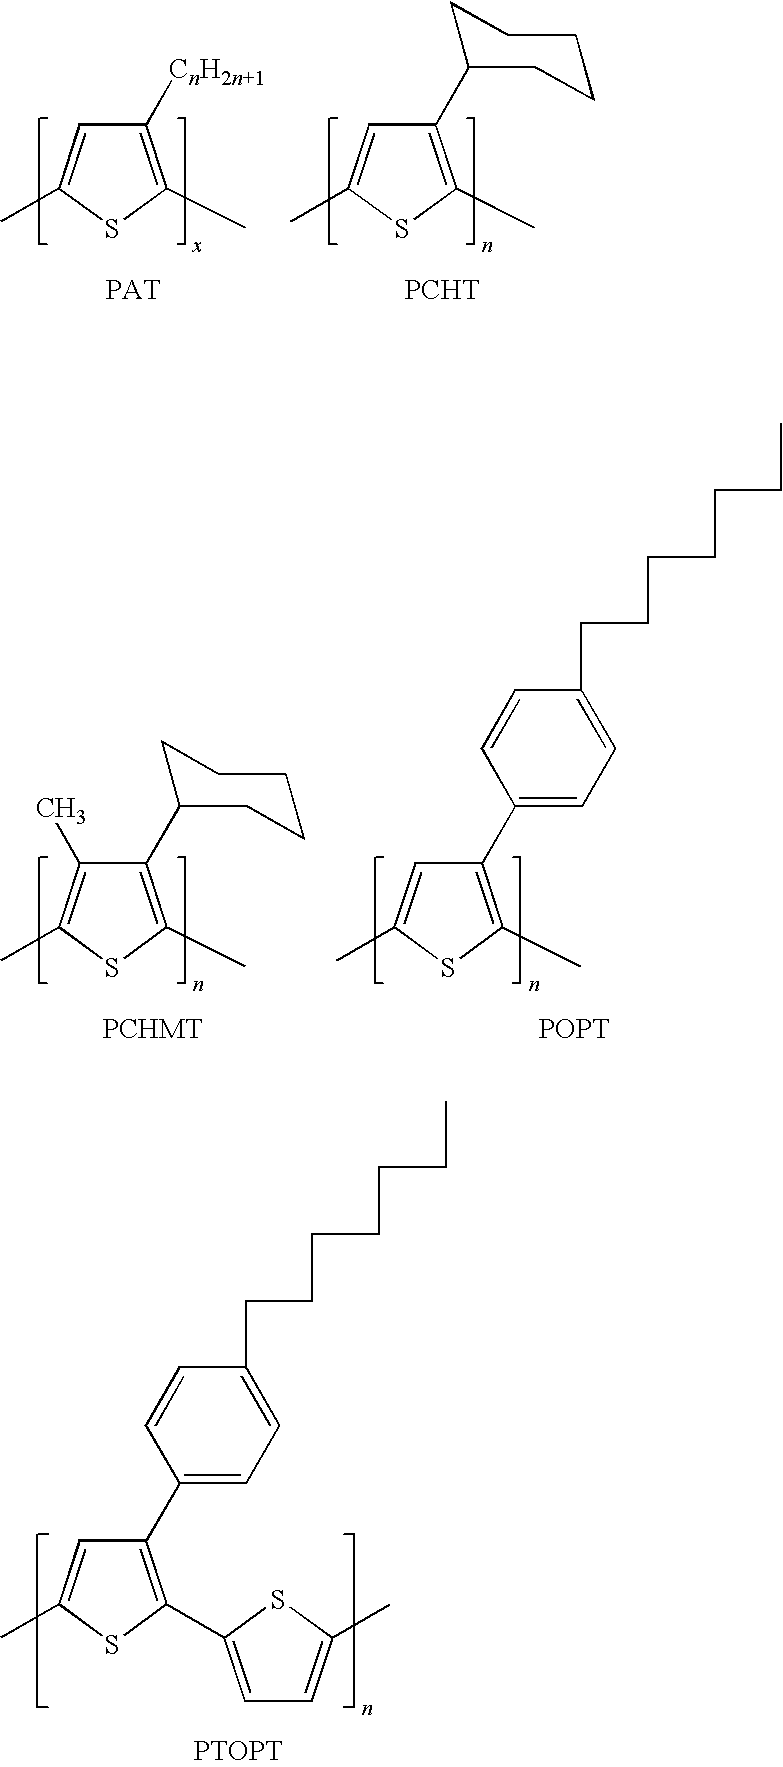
C1(C2=CC=C(CCCCCCC)C=C2)=C(C2=CC=C(C)S2)SC(C)=C1.[PTOPT].C1([CnH2n+1])=C(C)SC(C)=C1.C1(C2CCCCC2)=C(C)SC(C)=C1.[PCHT].C1(C2CCCCC2)=C(C)SC(C)=C1C.[PCHMT].C1(C2=CC=C(CCCCCCC)C=C2)=C(C)SC(C)=C1.[POPT]
